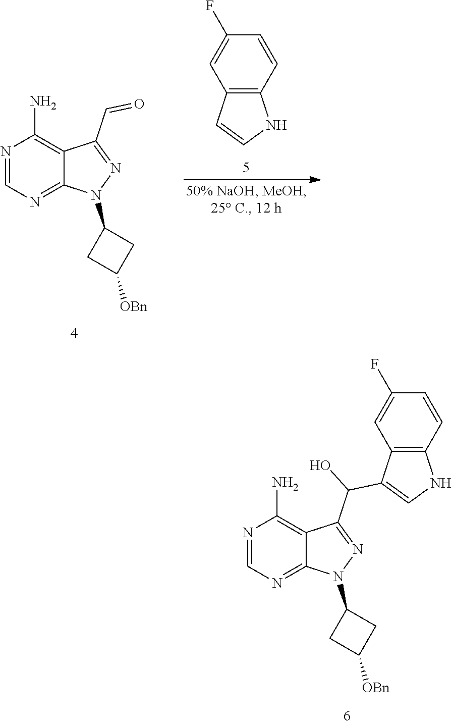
N1=CN=C2C(=C1N)C(C(O)C1=CNC3=C1C=C(F)C=C3)=NN2C1CC([OBn])C1.N1=CN=C2C(=C1N)C(C=O)=NN2C1CC([OBn])C1.C12=C(C=CC(F)=C1)NC=C2
